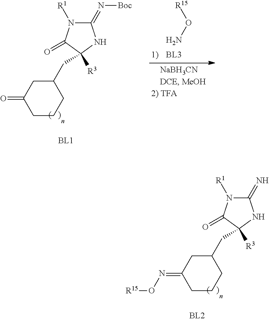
C1(=N[Boc])N([R1])C(=O)C([R3])(CC2CC(=O)CCC2)N1.[R15]ON.C1(=N)N([R1])C(=O)C([R3])(CC2CC(=NO[R15])CCC2)N1
